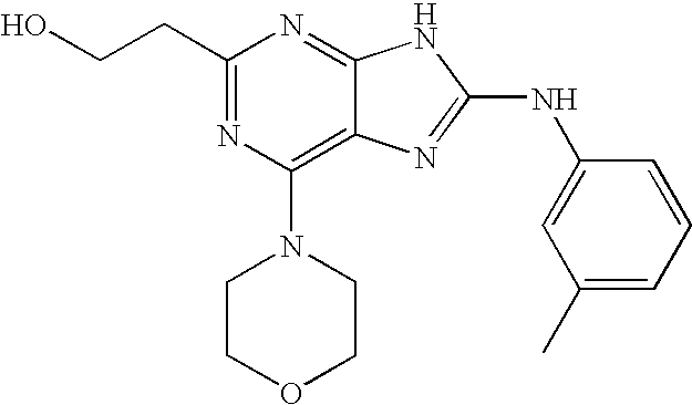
C(C1=NC(N2CCOCC2)=C2C(=N1)NC(NC1=CC(C)=CC=C1)=N2)CO
